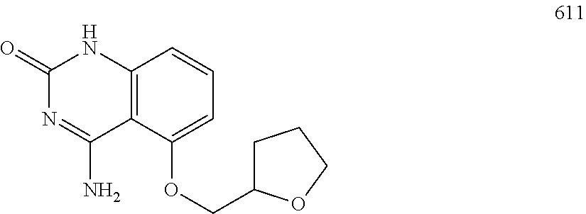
C1(=O)N=C(N)C2=C(N1)C=CC=C2OCC1CCCO1
